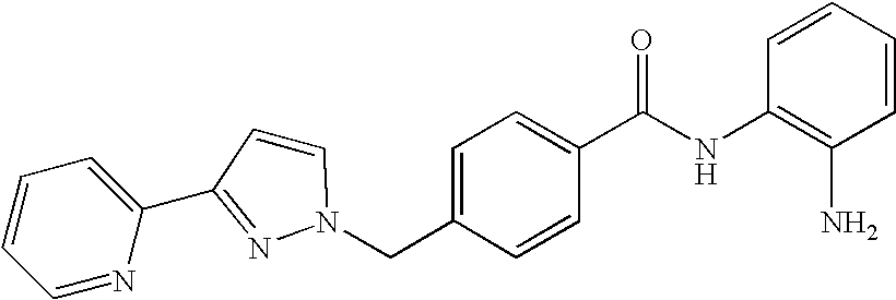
C1=CN(CC2=CC=C(C(NC3=C(N)C=CC=C3)=O)C=C2)N=C1C1=CC=CC=N1
